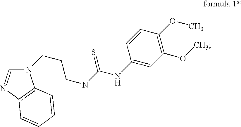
N1(CCCNC(NC2=CC(OC)=C(OC)C=C2)=S)C=NC2=C1C=CC=C2
